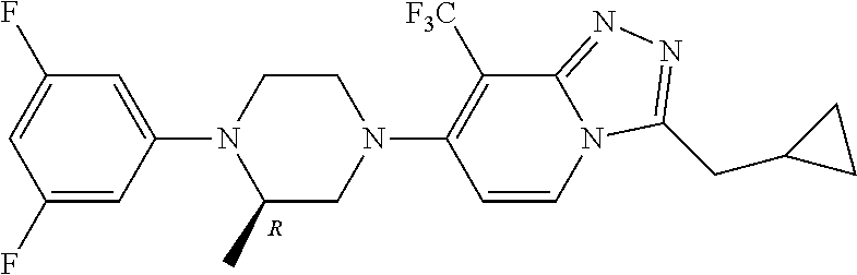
C1(F)=CC(N2C(C)CN(C3=C([F3C])C4=NN=C(CC5CC5)N4C=C3)CC2)=CC(F)=C1.[R]
